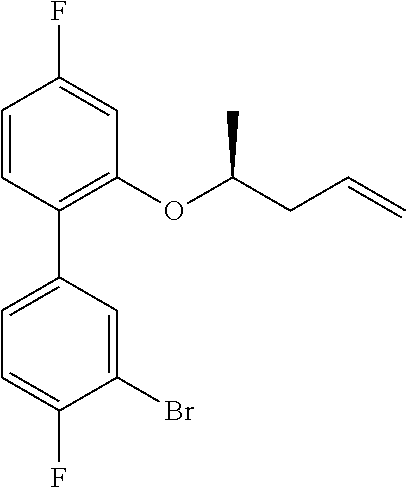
C1=CC(C2=CC=C(F)C(Br)=C2)=C(OC(CC=C)C)C=C1F
